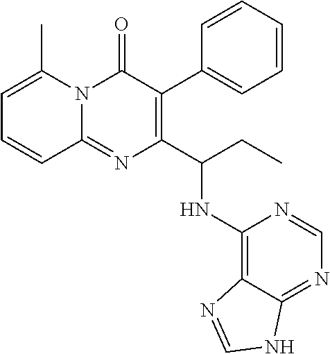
C1=C(C)N2C(=NC(C(CC)NC3=C4C(=NC=N3)NC=N4)=C(C3=CC=CC=C3)C2=O)C=C1
